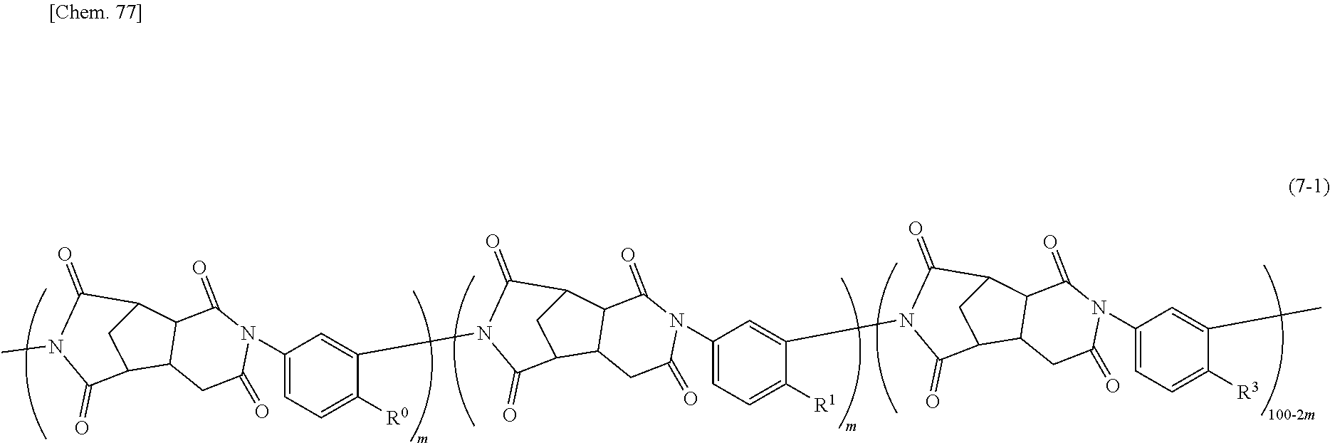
O=C1C2C(CC(=O)N1C1=CC=C([R0])C(N3C(=O)C4C5C(CC(=O)N(C6=CC=C([R1])C(N7C(=O)C8C9C(CC(=O)N(C%10=CC=C([R3])C(C)=C%10)C9=O)C(C8)C7=O)=C6)C5=O)C(C4)C3=O)=C1)C1CC2C(=O)N(C)C1=O
